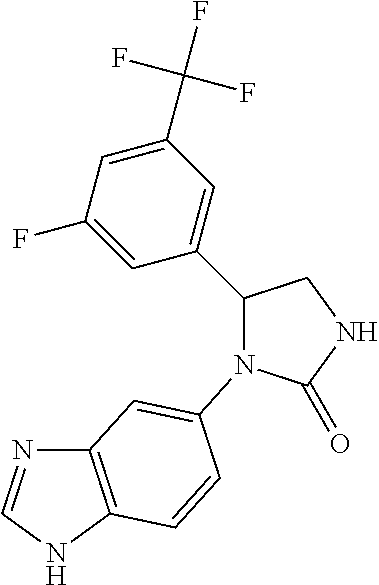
C12=C(NC=N1)C=CC(N1C(=O)NCC1C1=CC(C(F)(F)F)=CC(F)=C1)=C2
